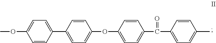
COC1=CC=C(C2=CC=C(OC3=CC=C(C(C4=CC=C(C)C=C4)=O)C=C3)C=C2)C=C1
